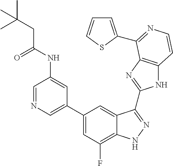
C1=C(C2=CC(F)=C3C(=C2)C(C2=NC4=C(N2)C=CN=C4C2=CC=CS2)=NN3)C=C(NC(CC(C)(C)C)=O)C=N1
